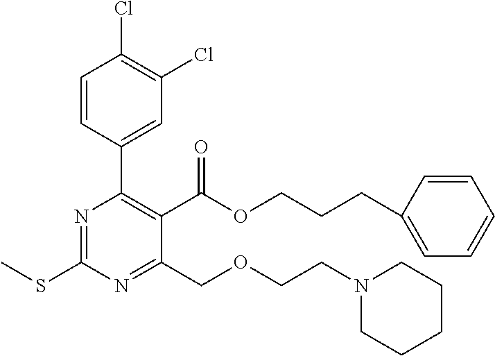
C1=CC(C2=C(C(OCCCC3=CC=CC=C3)=O)C(COCCN3CCCCC3)=NC(SC)=N2)=CC(Cl)=C1Cl
